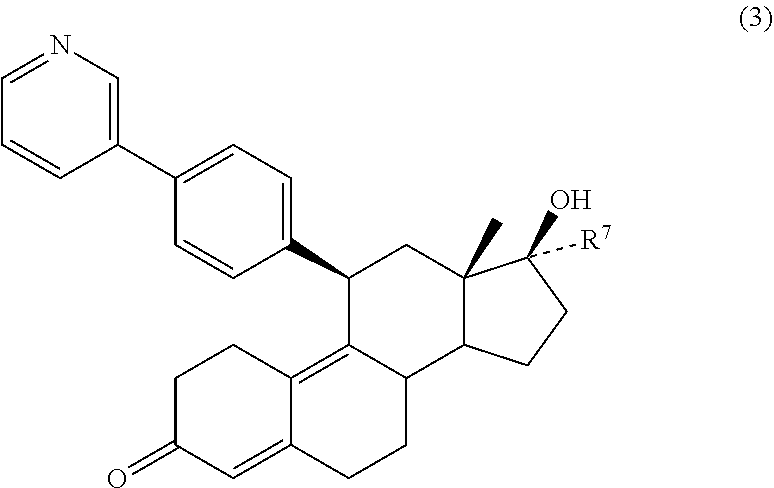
C1C(=O)C=C2C(=C3C(CC2)C2C(C)(CC3C3=CC=C(C4=CN=CC=C4)C=C3)C(O)([R7])CC2)C1
